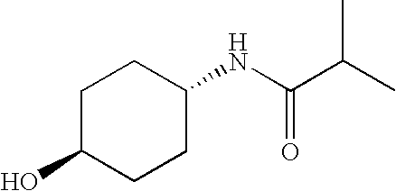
C1C(O)CCC(NC(=O)C(C)C)C1
